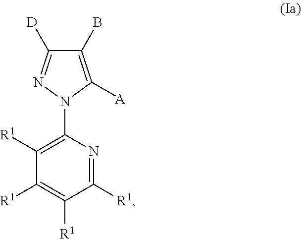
C1(N2N=C([D])C(B)=C2[A])=C([R1])C([R1])=C([R1])C([R1])=N1
